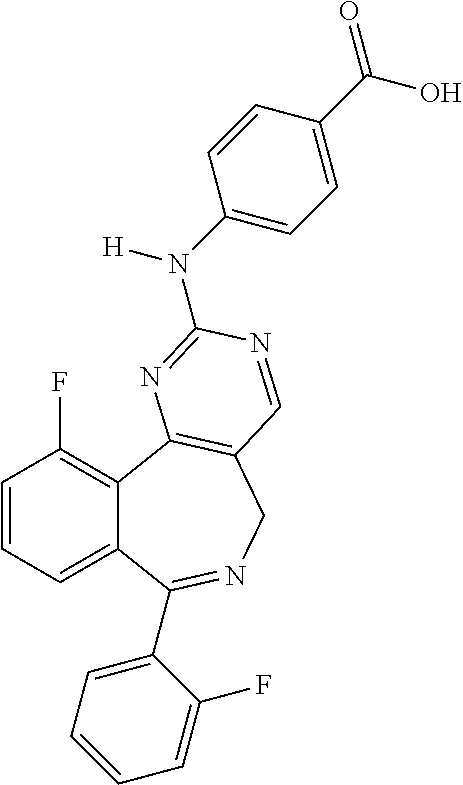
C1=CC=C2C(=C1F)C1=C(CN=C2C2=CC=CC=C2F)C=NC(N(C2=CC=C(C(=O)O)C=C2)[H])=N1
